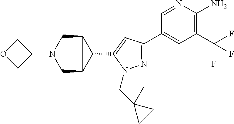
N1=C(C2=CC(C(F)(F)F)=C(N)N=C2)C=C(C2C3CN(C4COC4)CC23)N1CC1(C)CC1
